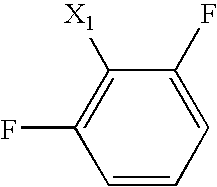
C1=CC=C(F)C([X1])=C1F
